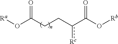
[Ra]OC(CCc(C(O[Rb])=O)[Rc])=O
